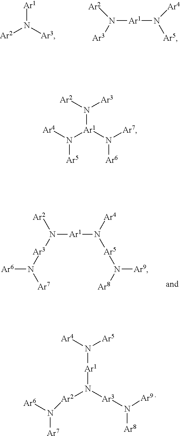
N([Ar1]N([Ar4])[Ar5]N([Ar8])[Ar9])([Ar2])[Ar3]N([Ar7])[Ar6].N([Ar1]N([Ar3]N([Ar8])[Ar9])[Ar2]N([Ar7])[Ar6])([Ar5])[Ar4].N([Ar1])([Ar3])[Ar2].N([Ar2])([Ar1]N([Ar4])[Ar5])[Ar3].N([Ar1](N([Ar7])[Ar6])N([Ar4])[Ar5])([Ar3])[Ar2]
